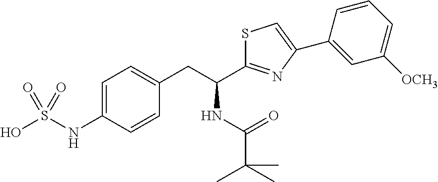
OS(NC1=CC=C(CC(C2=NC(C3=CC([OCH3])=CC=C3)=CS2)NC(=O)C(C)(C)C)C=C1)(=O)=O
